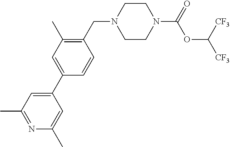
N1(CC2=C(C)C=C(C3=CC(C)=NC(C)=C3)C=C2)CCN(C(OC([CF3])[CF3])=O)CC1
